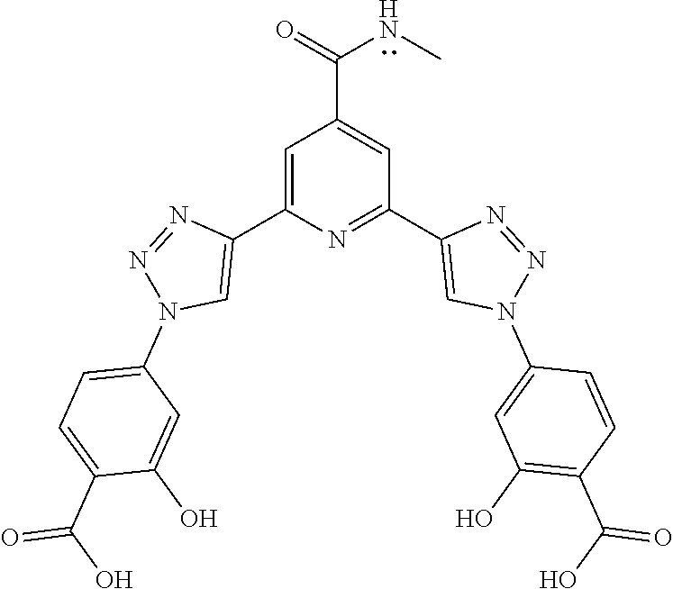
C1=C(C2=CN(C3=CC=C(C(O)=O)C(O)=C3)N=N2)N=C(C2=CN(C3=CC(O)=C(C(O)=O)C=C3)N=N2)C=C1C(=O)NC
